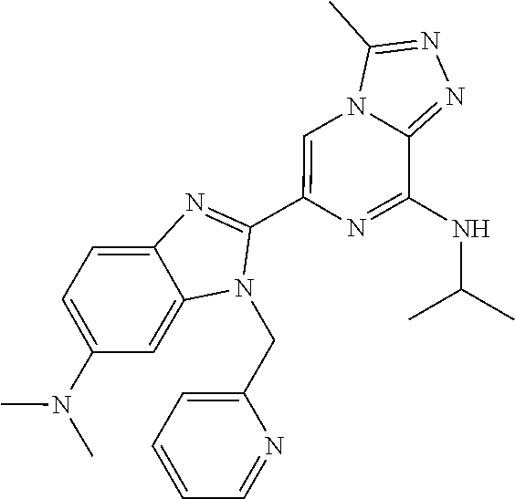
C1=C(N(C)C)C=C2C(=C1)N=C(C1=CN3C(=NN=C3C)C(NC(C)C)=N1)N2CC1=CC=CC=N1
